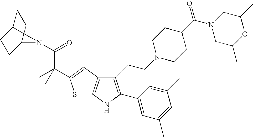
C1(CCN2CCC(C(N3CC(C)OC(C)C3)=O)CC2)=C(C2=CC(C)=CC(C)=C2)NC2=C1C=C(C(C)(C(=O)N1C3CCC1CC3)C)S2
